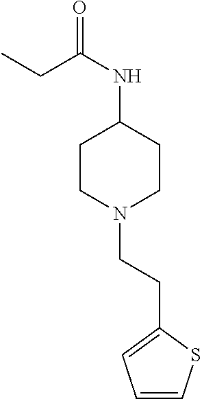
C1CN(CCC2=CC=CS2)CCC1NC(CC)=O
